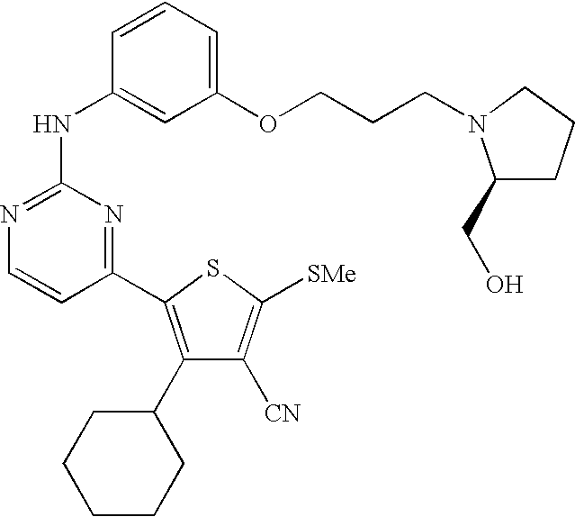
C1(NC2=CC(OCCCN3C(CO)CCC3)=CC=C2)=NC=CC(C2=C(C3CCCCC3)C([CN])=C([SMe])S2)=N1
